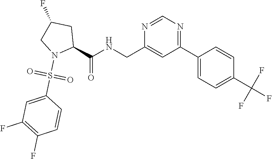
C1(C2=CC=C(C(F)(F)F)C=C2)=NC=NC(CNC(C2CC(F)CN2S(C2=CC(F)=C(F)C=C2)(=O)=O)=O)=C1
